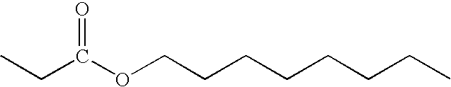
CCC(OCCCCCCCC)=O
